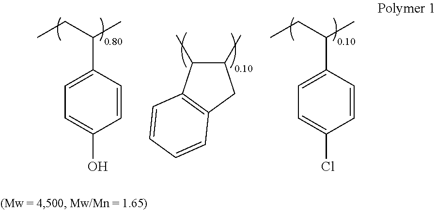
C1(C)C(C)C2=C(C1)C=CC=C2.CCC(C)C1=CC=C(O)C=C1.CCC(C)C1=CC=C(Cl)C=C1
